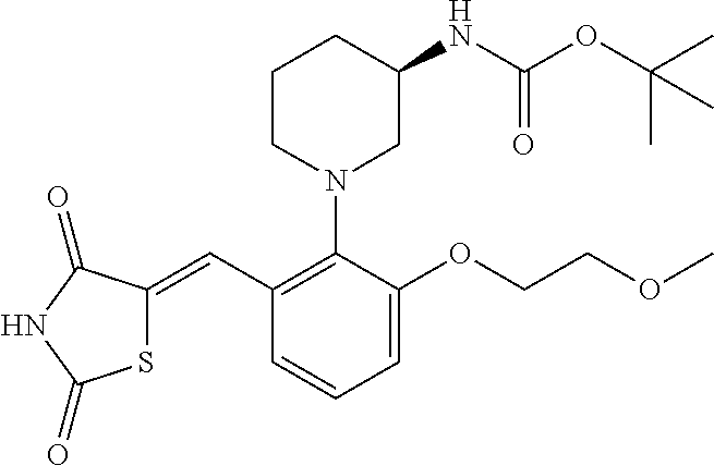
S1C(=CC2=C(N3CC(NC(OC(C)(C)C)=O)CCC3)C(OCCOC)=CC=C2)C(=O)NC1=O
